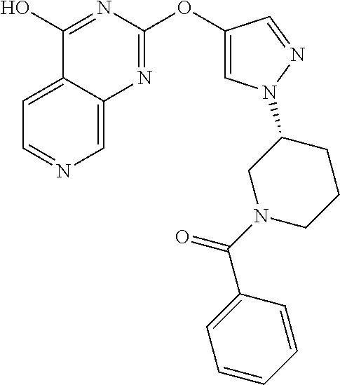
C1=C2C(=CN=C1)N=C(OC1=CN(C3CN(C(=O)C4=CC=CC=C4)CCC3)N=C1)N=C2O
